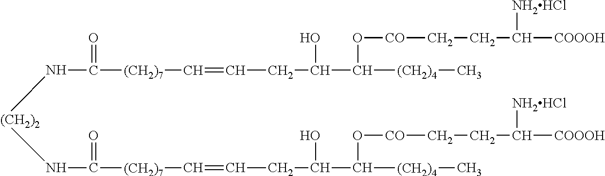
N(C(=O)[(CH2)7]C=CCC(C([(CH2)4]C)O[CO]CCC([NH2HCl])[COOOH])O)[(CH2)2]NC(=O)[(CH2)7]C=CCC(C([(CH2)4]C)O[CO]CCC([NH2HCl])[COOOH])O
